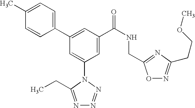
C1(C2=CC(C(NCC3=NC(CCOC)=NO3)=O)=CC(N3C(CC)=NN=N3)=C2)=CC=C(C)C=C1
